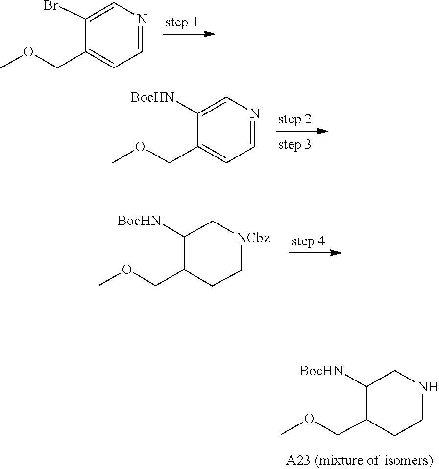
C1(COC)=CC=NC=C1Br.COCC1=CC=NC=C1[BocHN].COCC1CC[NCbz]CC1[BocHN].COCC1C([BocHN])CNCC1
